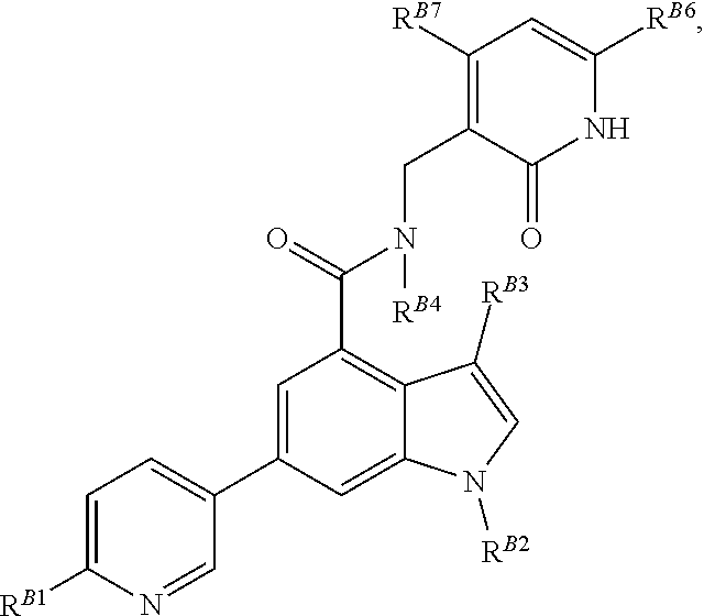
C1=C([RB1])N=CC(C2=CC(C(=O)N(CC3=C([RB7])C=C([RB6])NC3=O)[RB4])=C3C(=C2)N([RB2])C=C3[RB3])=C1
